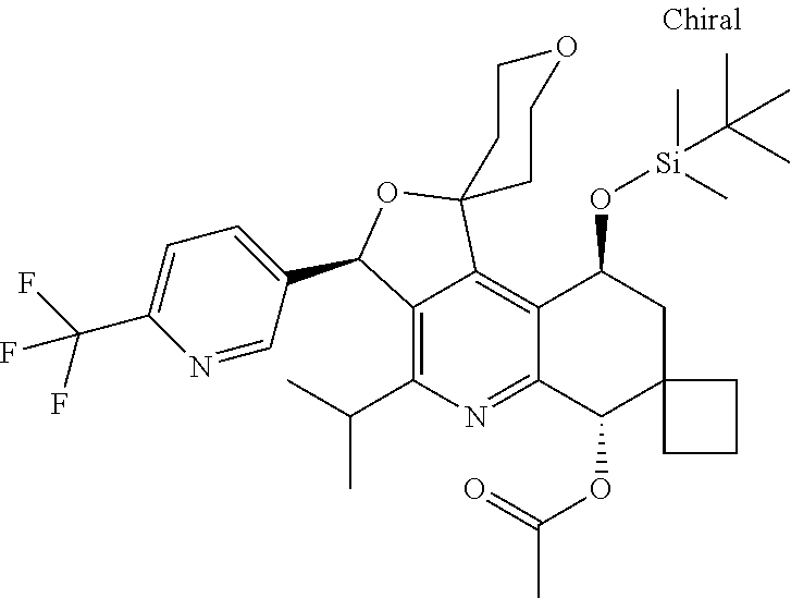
C12=C(C(C)C)N=C3C(=C1C1(OC2C2=CC=C(C(F)(F)F)N=C2)CCOCC1)C(O[Si](C)(C(C)(C)C)C)CC1(C3OC(=O)C)CCC1
